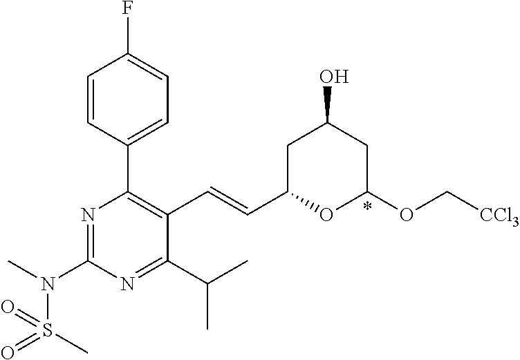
C1=CC(C2=C(C=CC3OC(OC[CCl3])CC(O)C3)C(C(C)C)=NC(N(C)S(=O)(C)=O)=N2)=CC=C1F
